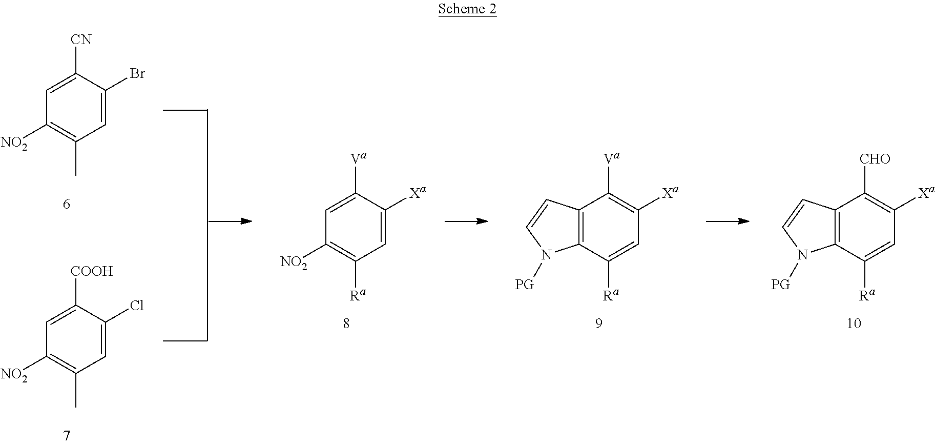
C1([CN])=CC([NO2])=C(C)C=C1Br.C1([COOH])=CC([NO2])=C(C)C=C1Cl.C1([Va])=CC([NO2])=C([Ra])C=C1[Xa].C1([Va])=C([Xa])C=C([Ra])C2=C1C=CN2[PG].C1([CHO])=C([Xa])C=C([Ra])C2=C1C=CN2[PG]
